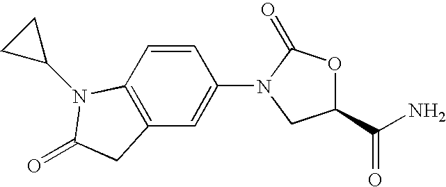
C12=C(C=CC(N3CC(C(N)=O)OC3=O)=C1)N(C1CC1)C(=O)C2
